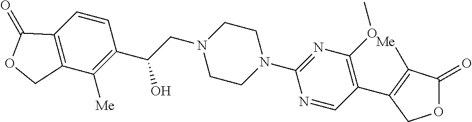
C1(N2CCN(CC(C3=C([Me])C4=C(C=C3)C(=O)OC4)O)CC2)=NC(OC)=C(C2=C([Me])C(=O)OC2)C=N1
